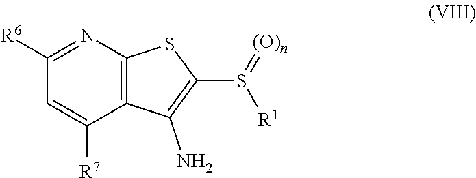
C1([R6])=NC2=C(C([R7])=C1)C(N)=C(S(=[(O)n])[R1])S2
